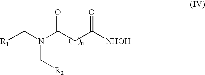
[R1]CN(C[R2])C(CC([NHOH])=O)=O
